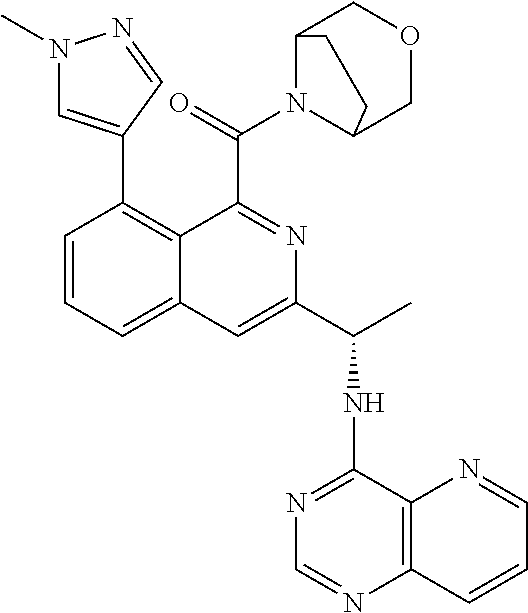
C1=CC=C2C(=C1C1=CN(C)N=C1)C(C(N1C3COCC1CC3)=O)=NC(C(C)NC1=NC=NC3=C1N=CC=C3)=C2
